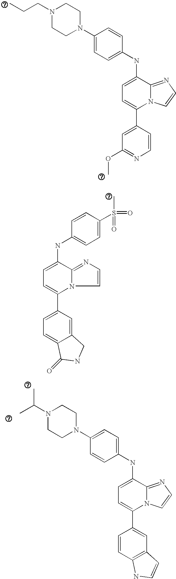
C1=C(NC2=CC=C(N3CCN(CCC)CC3)C=C2)C2=NC=CN2C(C2=CC(OC)=NC=C2)=C1.C1=C(NC2=CC=C(S(=O)(C)=O)C=C2)C2=NC=CN2C(C2=CC=C3C(=C2)CNC3=O)=C1.C1=C(NC2=CC=C(N3CCN(C(C)C)CC3)C=C2)C2=NC=CN2C(C2=CC3=C(C=C2)NC=C3)=C1
